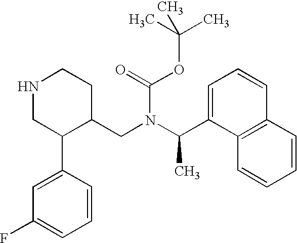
N1CC(C2=CC(F)=CC=C2)C(CN(C(C)C2=CC=CC3=C2C=CC=C3)C(=O)OC(C)(C)C)CC1
